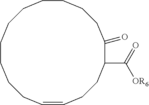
C1=CCCCCCCCCCCC(=O)C(C([OR6])=O)CC1
